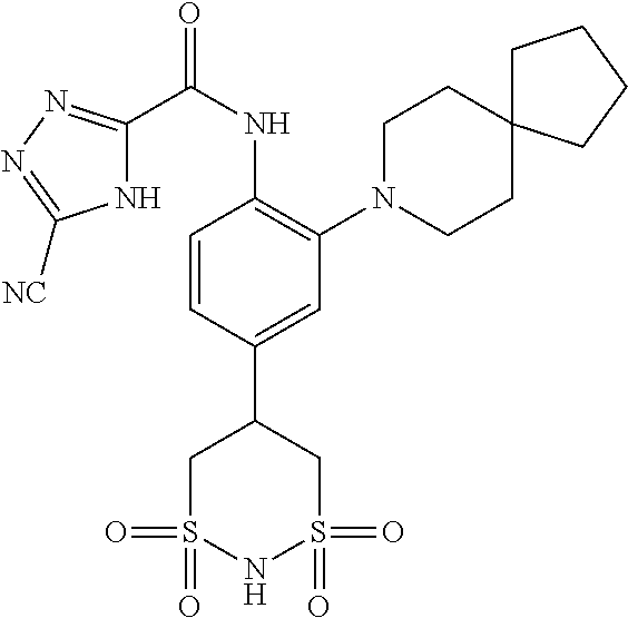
C1=CC(C2CS(=O)(=O)NS(=O)(=O)C2)=CC(N2CCC3(CC2)CCCC3)=C1NC(C1=NN=C([NC])N1)=O
